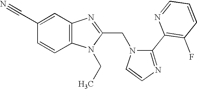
C1(C#N)=CC2=C(C=C1)N(CC)C(CN1C=CN=C1C1=C(F)C=CC=N1)=N2
